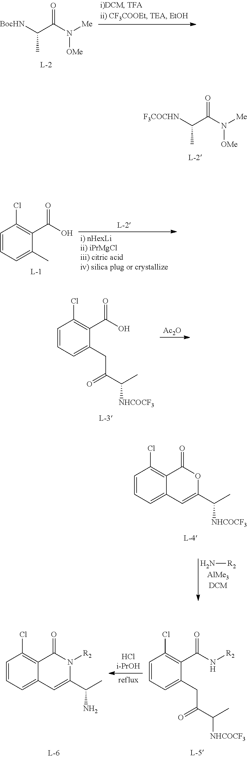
[F3COCHN]C(C(N([Me])[OMe])=O)C.[BocHN]C(C(N([Me])[OMe])=O)C.C1=CC=C(C)C(C(O)=O)=C1Cl.[Ac2O].C1=CC=C(CC(=O)C(C)[NHCOCF3])C(C(O)=O)=C1Cl.N[R2].C1=CC=C2C(=C1Cl)C(=O)OC(C(C)[NHCOCF3])=C2.C1=CC=C2C(=C1Cl)C(=O)N([R2])C(C(C)N)=C2.C1=CC=C(CC(=O)C(C)[NHCOCF3])C(C(N[R2])=O)=C1Cl
